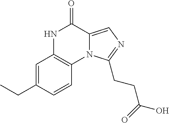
C1=C(CC)C=CC2=C1NC(=O)C1=CN=C(CCC(=O)O)N21
